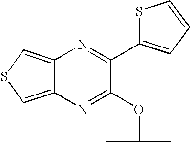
C12=CSC=C1N=C(OC(C)C)C(C1=CC=CS1)=N2
